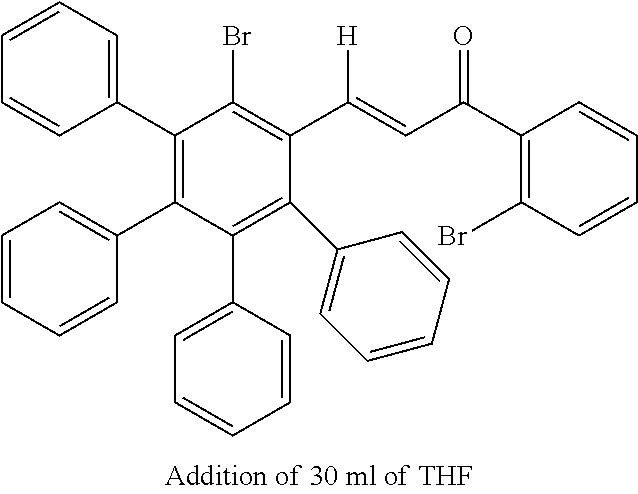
C1(C2=CC=CC=C2)=C(C2=CC=CC=C2)C(C2=CC=CC=C2)=C(C2=CC=CC=C2)C(C([H])=CC(C2=C(Br)C=CC=C2)=O)=C1Br
